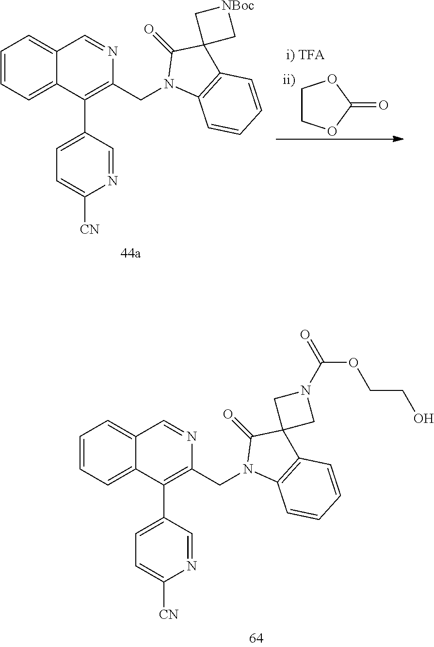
C1COC(=O)O1.C1=CC=C2C(=C1)C=NC(CN1C3=C(C4(C1=O)C[NBoc]C4)C=CC=C3)=C2C1=CC=C([CN])N=C1.C1=CC=C2C(=C1)C=NC(CN1C3=C(C4(C1=O)CN(C(OCCO)=O)C4)C=CC=C3)=C2C1=CC=C([CN])N=C1
